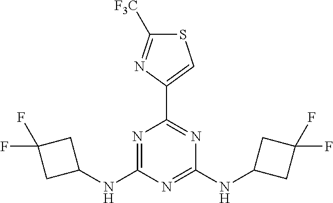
N1=C(NC2CC(F)(F)C2)N=C(NC2CC(F)(F)C2)N=C1C1=CSC([F3C])=N1
